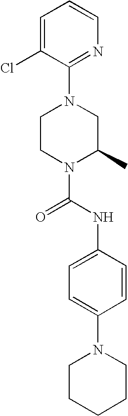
N1(C(NC2=CC=C(N3CCCCC3)C=C2)=O)C(C)CN(C2=NC=CC=C2Cl)CC1
